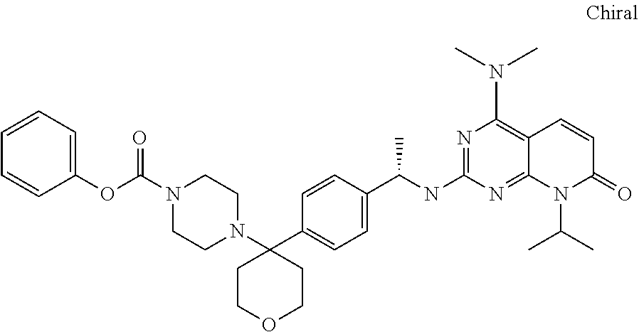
C1COCCC1(C1=CC=C(C(C)NC2=NC(N(C)C)=C3C(=N2)N(C(C)C)C(=O)C=C3)C=C1)N1CCN(C(=O)OC2=CC=CC=C2)CC1
